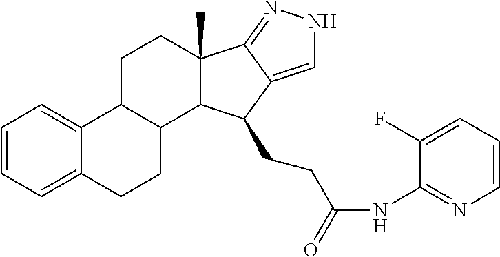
C1=CC=C2C(=C1)C1C(CC2)C2C(C)(CC1)C1=NNC=C1C2CCC(NC1=NC=CC=C1F)=O
